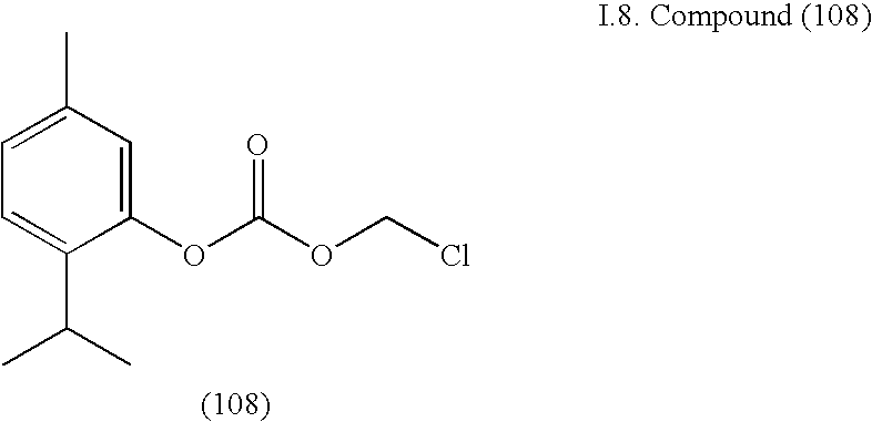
C1(OC(OCCl)=O)=CC(C)=CC=C1C(C)C
